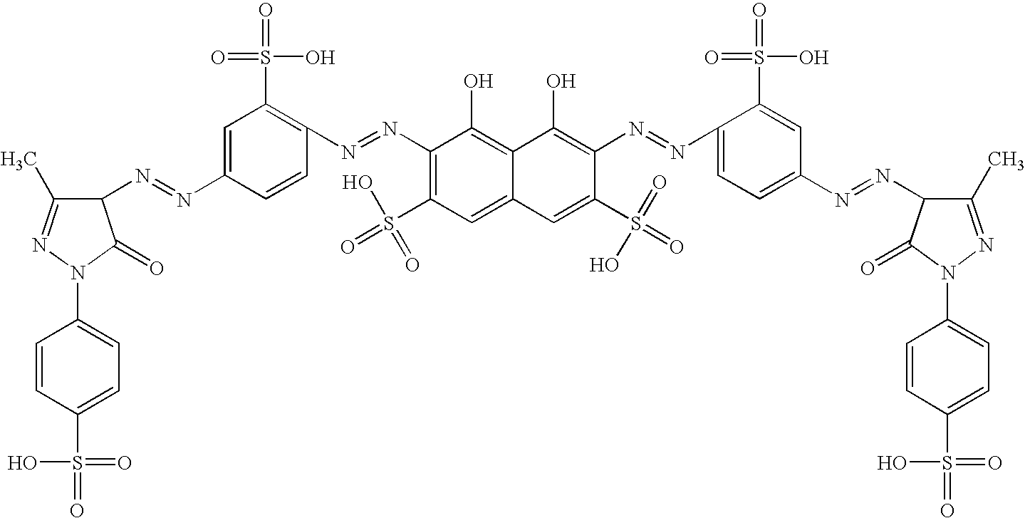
C1(N=NC2=CC(S(=O)(O)=O)=C(N=NC3=C(S(=O)(O)=O)C=C4C(=C3O)C(O)=C(N=NC3=CC=C(N=NC5C(C)=NN(C6=CC=C(S(=O)(=O)O)C=C6)C5=O)C=C3S(=O)(O)=O)C(S(=O)(=O)O)=C4)C=C2)C(C)=NN(C2=CC=C(S(=O)(=O)O)C=C2)C1=O
